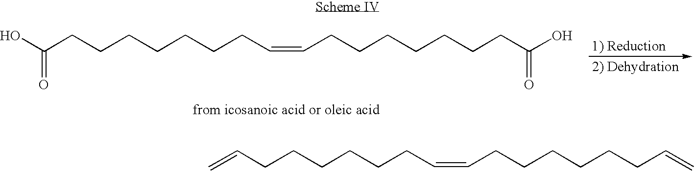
OC(CCCCCCCC=CCCCCCCCC(O)=O)=O.C=CCCCCCCC=CCCCCCCC=C
